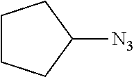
C1CCC([N3])C1
